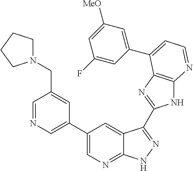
C1(C2=CN=CC(CN3CCCC3)=C2)=CN=C2C(=C1)C(C1=NC3=C(N1)N=CC=C3C1=CC([MeO])=CC(F)=C1)=NN2
